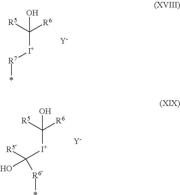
OC([R5])([R6])[I+][R7]*.[Y].OC([R5])([R6])[I+]C([R5])([R6]*)O.[Y]
